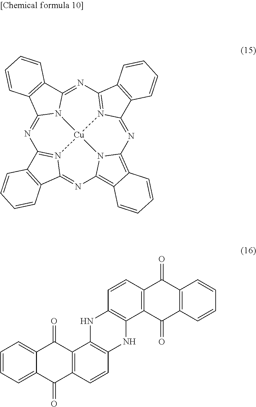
N1=C2N3C(=NC4=N5C(=NC6=C7C(=C8N6[Cu]35N3=C1C1=C(C3=N8)C=CC=C1)C=CC=C7)C1=C4C=CC=C1)C1=C2C=CC=C1.C1=CC=C2C(=C1)C(=O)C1=C(C2=O)C=CC2=C1NC1=C(N2)C2=C(C=C1)C(=O)C1=C(C2=O)C=CC=C1
